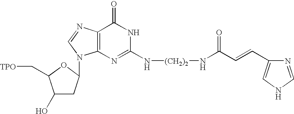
C(C=CC1=CNC=N1)(=O)N[(CH2)2]NC1=NC2=C(C(=O)N1)N=CN2C1CC(O)C(C[TPO])O1
